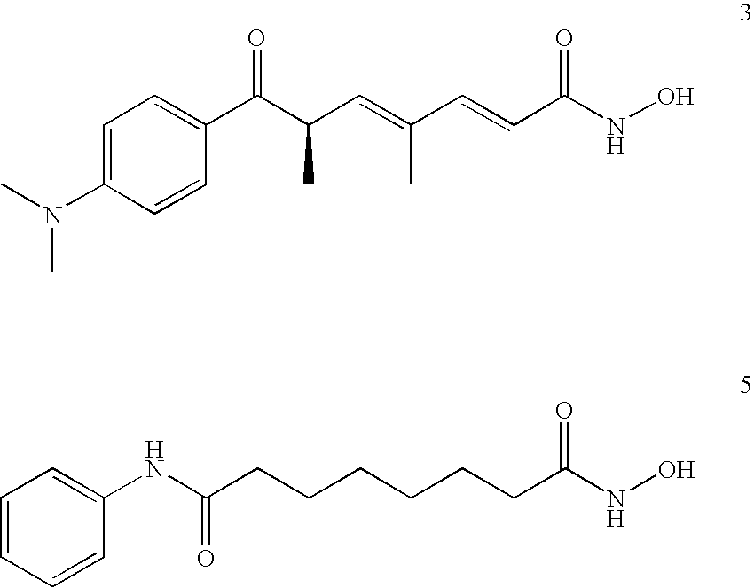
C1=C(N(C)C)C=CC(C(C(C=C(C)C=CC(NO)=O)C)=O)=C1.C1=CC=CC(NC(=O)CCCCCCC(NO)=O)=C1
